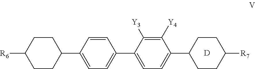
C1(C2=CC=C(C3=CC=C(C4CCC([R7])CC4)C([Y4])=C3[Y3])C=C2)CCC([R6])CC1.[D]
